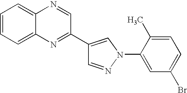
C1=NN(C2=CC(Br)=CC=C2C)C=C1C1=NC2=CC=CC=C2N=C1
